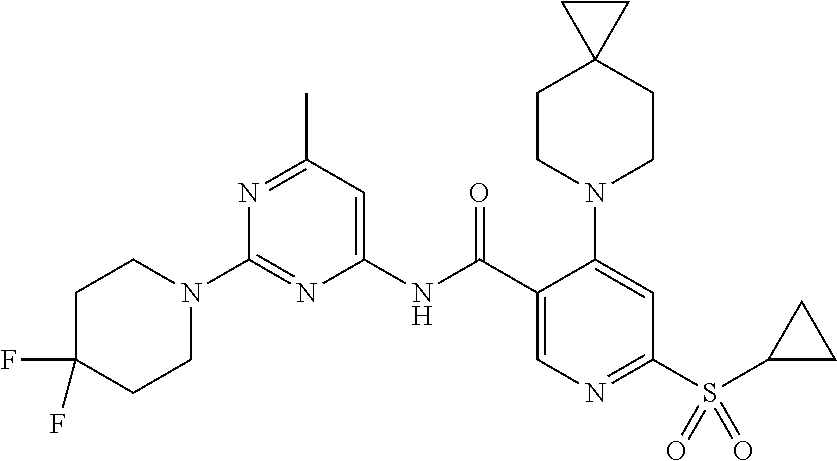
C1(NC(C2=CN=C(S(C3CC3)(=O)=O)C=C2N2CCC3(CC2)CC3)=O)=CC(C)=NC(N2CCC(F)(F)CC2)=N1
